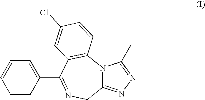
C1=CC(C2=NCC3=NN=C(C)N3C3=C2C=C(Cl)C=C3)=CC=C1
